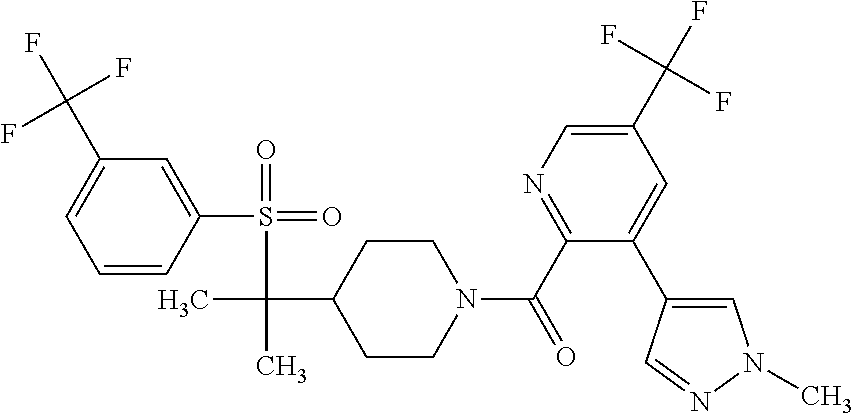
C1=CC(S(=O)(=O)C(C)(C2CCN(C(C3=NC=C(C(F)(F)F)C=C3C3=CN(C)N=C3)=O)CC2)C)=CC(C(F)(F)F)=C1
